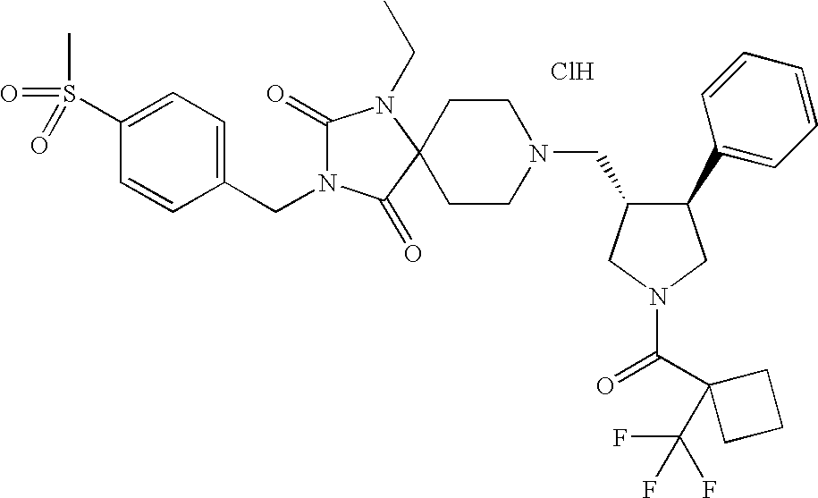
C1(S(C)(=O)=O)=CC=C(CN2C(=O)N(CC)C3(C2=O)CCN(CC2C(C4=CC=CC=C4)CN(C(=O)C4(C(F)(F)F)CCC4)C2)CC3)C=C1.Cl
